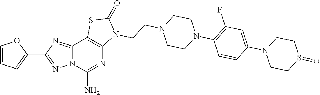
C1=CC=C(C2=NN3C(=N2)C2=C(N=C3N)N(CCN3CCN(C4=C(F)C=C(N5CCS(=O)CC5)C=C4)CC3)C(=O)S2)O1
